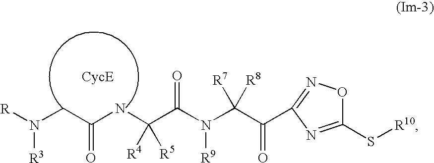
C1(S[R10])=NC(C(C(N(C(=O)C(NC(CN([R])[R3])=O)([R4])[R5])[R9])([R8])[R7])=O)=NO1
